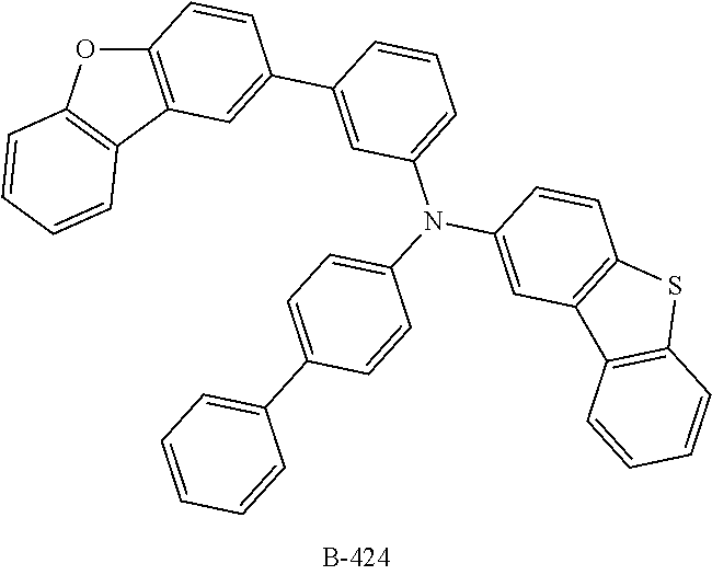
O1C2=C(C3=C1C=CC=C3)C=C(C1=CC(N(C3=CC=C(C4=CC=CC=C4)C=C3)C3=CC4=C(C=C3)SC3=C4C=CC=C3)=CC=C1)C=C2
